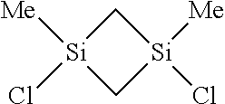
[Si]1([Me])(Cl)C[Si]([Me])(Cl)C1
